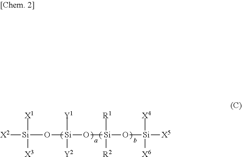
[X2][Si]([X1])([X3])O[Si]([Y1])([Y2])O[Si]([R1])([R2])O[Si]([X4])([X6])[X5]
